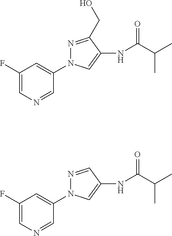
C1(F)=CN=CC(N2N=C(CO)C(NC(C(C)C)=O)=C2)=C1.C1(F)=CN=CC(N2N=CC(NC(C(C)C)=O)=C2)=C1
